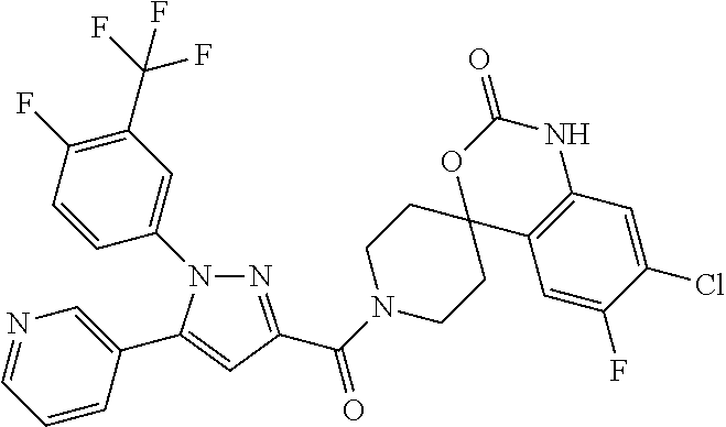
N1=C(C(=O)N2CCC3(CC2)C2=C(NC(=O)O3)C=C(Cl)C(F)=C2)C=C(C2=CN=CC=C2)N1C1=CC(C(F)(F)F)=C(F)C=C1
